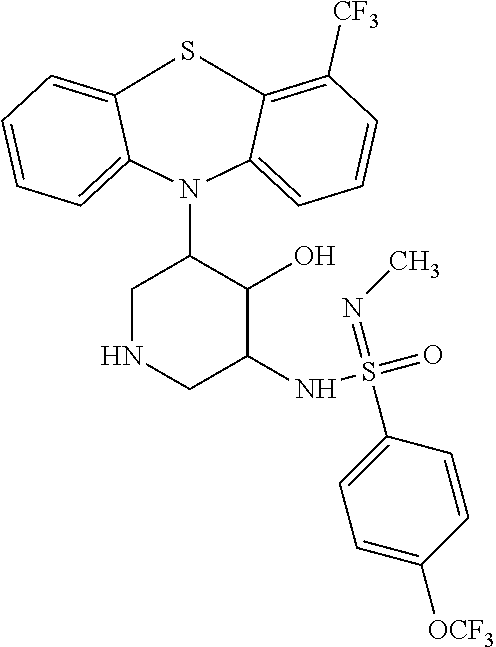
S1C2=CC=CC=C2N(C2CNCC(NS(=O)(=NC)C3=CC=C([OCF3])C=C3)C2O)C2=CC=CC([CF3])=C12
